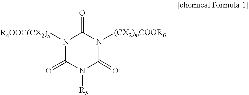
N1([R4OOC(CX2)n])C(=O)N([R5])C(=O)N([(CX2)mCOOR6])C1=O
